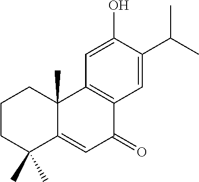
C1CC(C)(C)C2=CC(=O)C3=C(C2(C)C1)C=C(O)C(C(C)C)=C3
